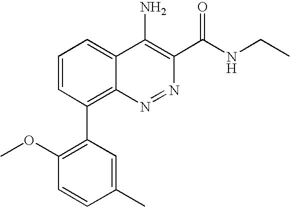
C1=CC(C2=C(OC)C=CC(C)=C2)=C2C(=C1)C(N)=C(C(NCC)=O)N=N2
